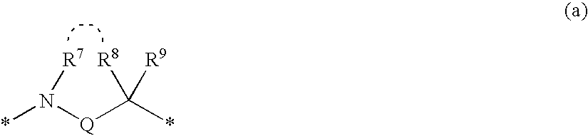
*N([Q]C(*)([R8])[R9])[R7]
